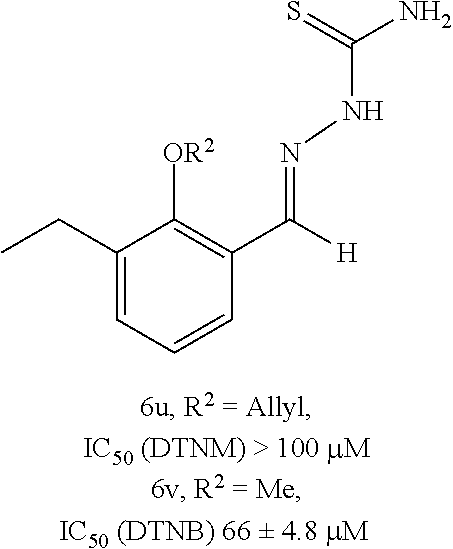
C1(CC)=CC=CC(C([H])=NNC(N)=S)=C1[OR2]
